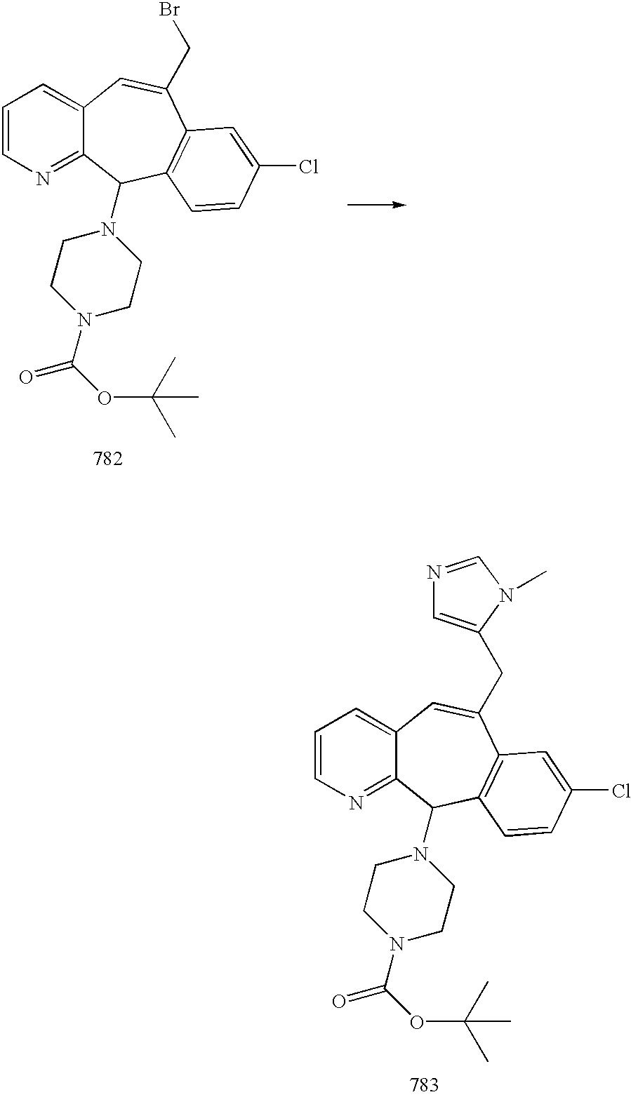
C12=CC=CN=C1C(N1CCN(C(OC(C)(C)C)=O)CC1)C1=C(C(CBr)=C2)C=C(Cl)C=C1.C12=CC=CN=C1C(N1CCN(C(OC(C)(C)C)=O)CC1)C1=C(C(CC3=CN=CN3C)=C2)C=C(Cl)C=C1
